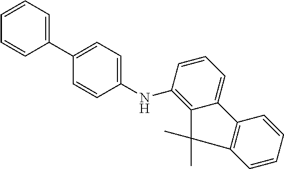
C1(C2=CC=C(NC3=C4C(=CC=C3)C3=C(C=CC=C3)C4(C)C)C=C2)=CC=CC=C1
